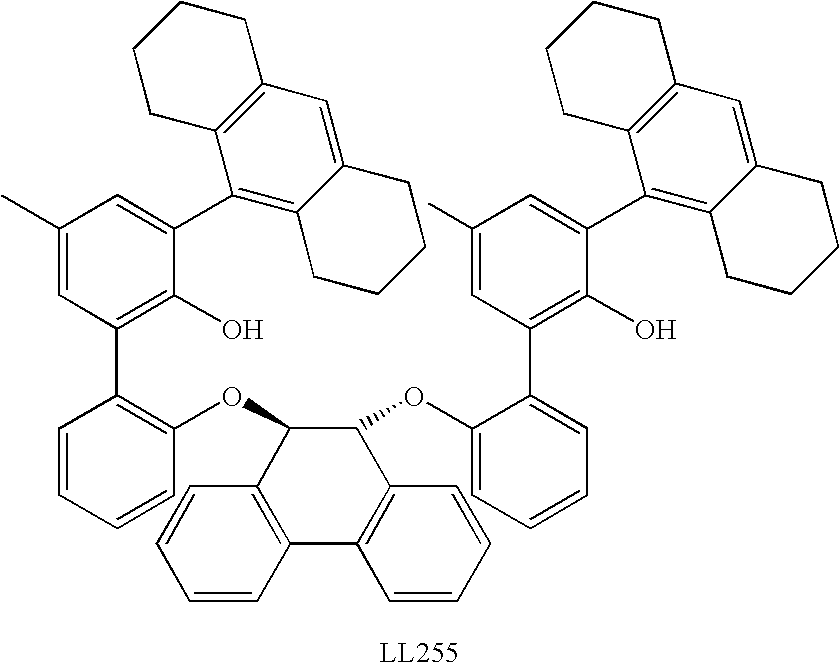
C1(C2=C3C(=CC4=C2CCCC4)CCCC3)=CC(C)=CC(C2=C(OC3C4=C(C5=C(C3OC3=CC=CC=C3C3=C(O)C(C6=C7C(=CC8=C6CCCC8)CCCC7)=CC(C)=C3)C=CC=C5)C=CC=C4)C=CC=C2)=C1O
